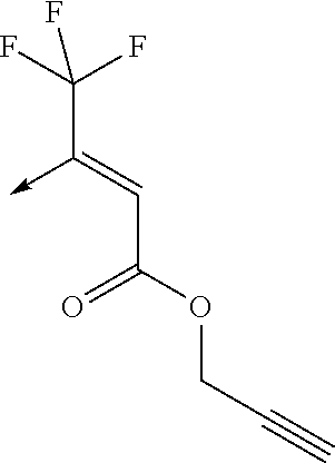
C(C(OCC#C)=O)=C(C(F)(F)F)->C
